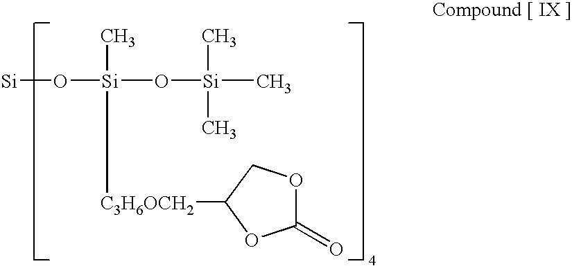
[Si]O[Si](C)([C3H6OCH2]C1COC(=O)O1)O[Si](C)(C)C
